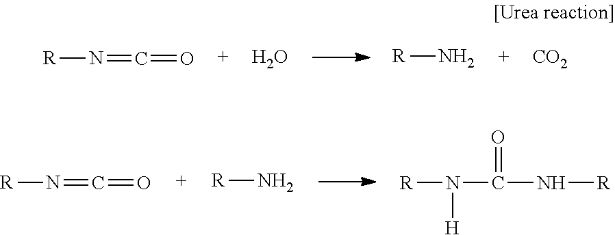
[R]N=C=O.O.[CO2].[R]N.[R]N=C=O.[R]N.[R]N([H])C(=O)N[R]
